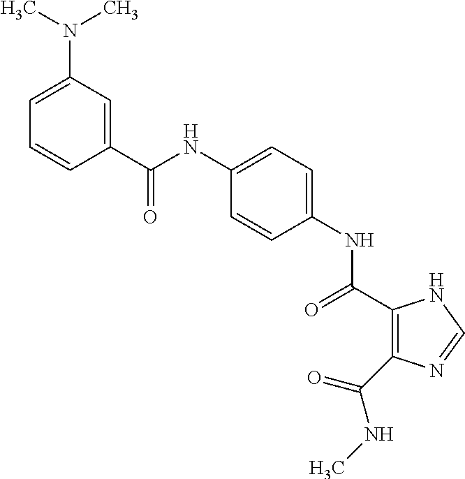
C1(C(NC2=CC=C(NC(=O)C3=C(C(NC)=O)N=CN3)C=C2)=O)=CC(N(C)C)=CC=C1
